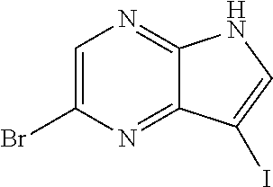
C1=C(Br)N=C2C(=N1)NC=C2I
